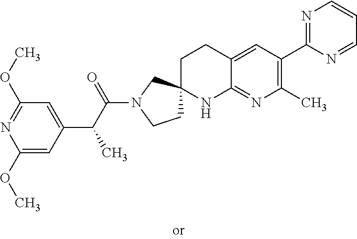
C1(OC)=CC(C(C(N2CCC3(C2)CCC2=CC(C4=NC=CC=N4)=C(C)N=C2N3)=O)C)=CC(OC)=N1
